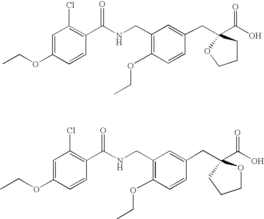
C1(Cl)=C(C(NCC2=C(OCC)C=CC(CC3(C(O)=O)OCCC3)=C2)=O)C=CC(OCC)=C1.C1(Cl)=C(C(NCC2=C(OCC)C=CC(CC3(C(O)=O)CCCO3)=C2)=O)C=CC(OCC)=C1
